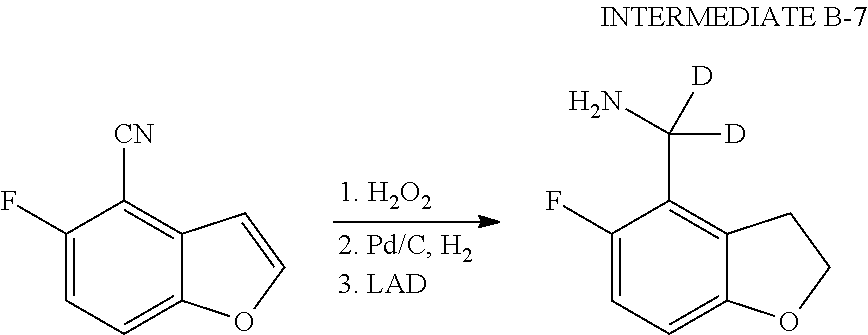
C1(F)=CC=C2C(=C1[CN])C=CO2.C1(F)=CC=C2C(=C1C([D])(N)[D])CCO2
